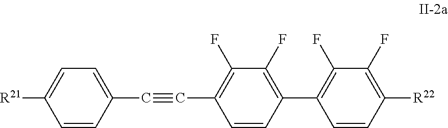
C(C1=C(F)C(F)=C(C2=C(F)C(F)=C([R22])C=C2)C=C1)#CC1=CC=C([R21])C=C1
